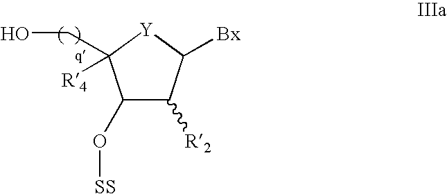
C1([R2])C(O[SS])C(CO)([R4])[Y]C1[Bx]
